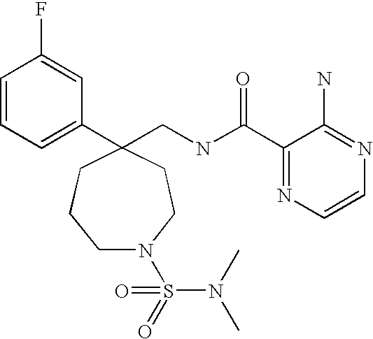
C1=CC=C(C2(CNC(C3=NC=CN=C3N)=O)CCN(S(N(C)C)(=O)=O)CCC2)C=C1F
